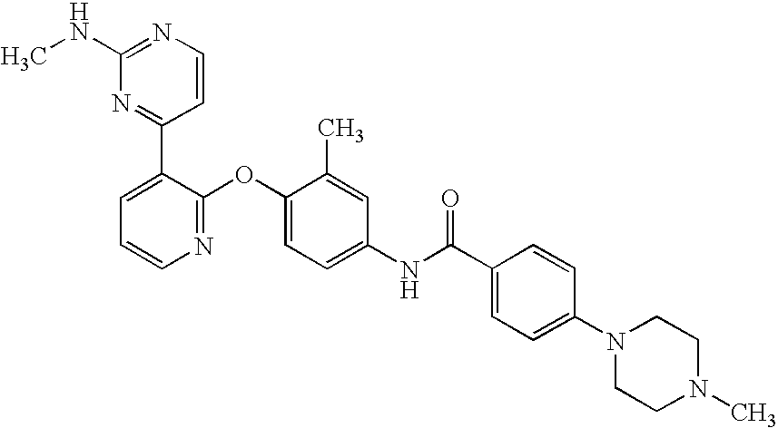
C1(NC)=NC=CC(C2=CC=CN=C2OC2=CC=C(NC(C3=CC=C(N4CCN(C)CC4)C=C3)=O)C=C2C)=N1
